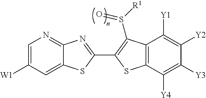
C12=NC=C([W1])C=C1SC(C1=C(S([R1])=O)C3=C(C([Y4])=C([Y3])C([Y2])=C3[Y1])S1)=N2
